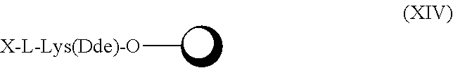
[X-L-Lys(Dde)-O]C
